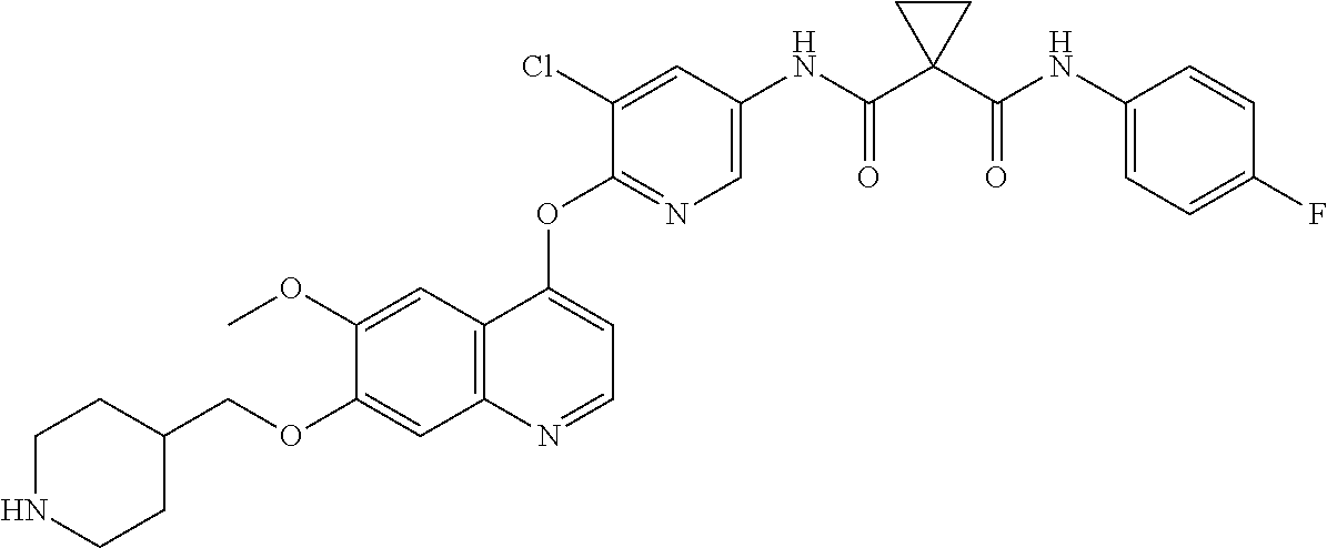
C1=C(OC)C(OCC2CCNCC2)=CC2=C1C(OC1=NC=C(NC(C3(C(NC4=CC=C(F)C=C4)=O)CC3)=O)C=C1Cl)=CC=N2
